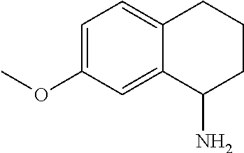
C1=C(OC)C=C2C(=C1)CCCC2N
